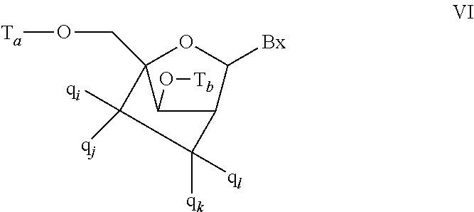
C(O[Ta])C12C(O[Tb])C(C([Bx])O1)C([qk])([ql])C2([qi])[qj]
